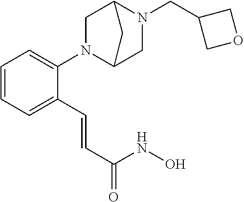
C1=CC=C(C=CC(=O)NO)C(N2C3CN(CC4COC4)C(C2)C3)=C1
